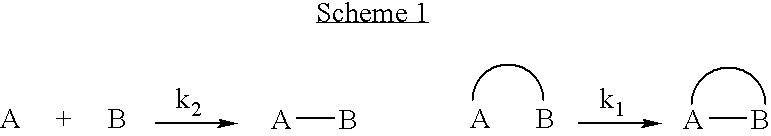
B.[A]B.B.[A]B
